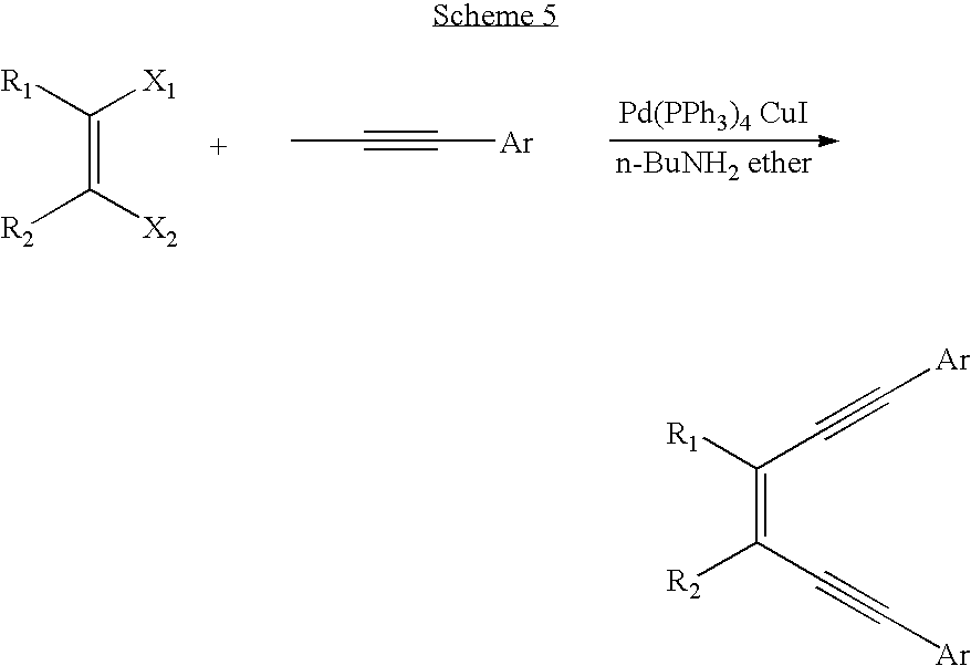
C(=C([X2])[R2])([R1])[X1].CC#C[Ar].[Pd(PPh3)4 CuI].C(=C(C#C[Ar])[R2])([R1])C#C[Ar]
